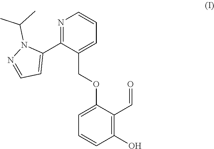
C1=C(OCC2=CC=CN=C2C2=CC=NN2C(C)C)C(C=O)=C(O)C=C1
